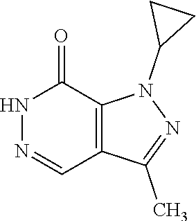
N1N=CC2=C(C1=O)N(C1CC1)N=C2C
